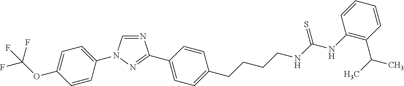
C1(OC(F)(F)F)=CC=C(N2C=NC(C3=CC=C(CCCCNC(NC4=C(C(C)C)C=CC=C4)=S)C=C3)=N2)C=C1
